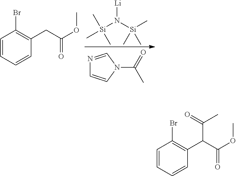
C1=CC=CC(CC(=O)OC)=C1Br.C[Si](N([Li])[Si](C)(C)C)(C)C.N1=CN(C(C)=O)C=C1.C1=CC=CC(C(C(=O)OC)C(C)=O)=C1Br
